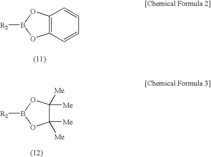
C12=C(C=CC=C1)OB([R2])O2.C1([Me])([Me])C([Me])([Me])OB([R2])O1
